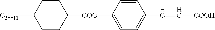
C1CC([COO]C2=CC=C(C=C[COOH])C=C2)CCC1[C5H11]
